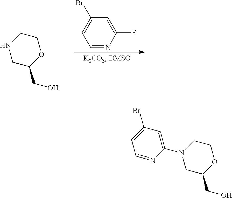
C1=NC(F)=CC(Br)=C1.C1C(CO)OCCN1.C1C(CO)OCCN1C1=CC(Br)=CC=N1
